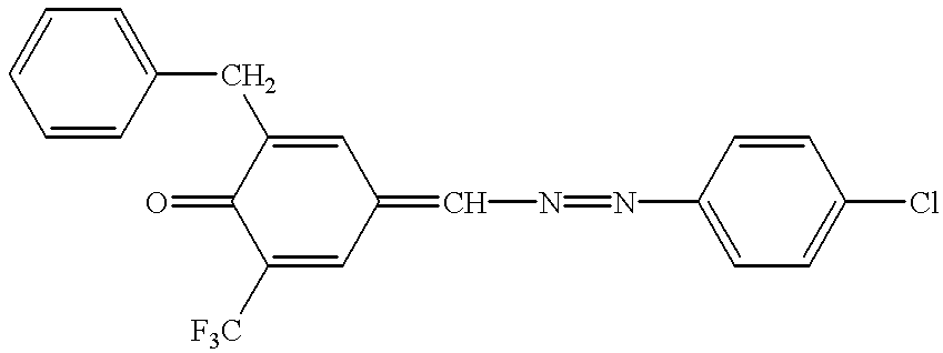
C1([F3C])=CC(=CN=NC2=CC=C(Cl)C=C2)C=C(CC2=CC=CC=C2)C1=O
